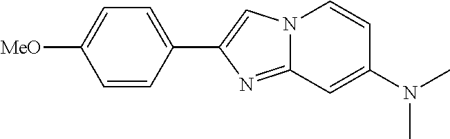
C1(C2=CN3C(=N2)C=C(N(C)C)C=C3)=CC=C([MeO])C=C1
